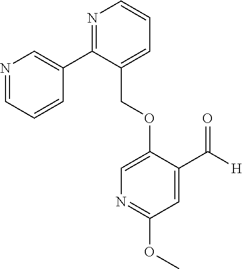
C(OC1=CN=C(OC)C=C1C([H])=O)C1=CC=CN=C1C1=CN=CC=C1
